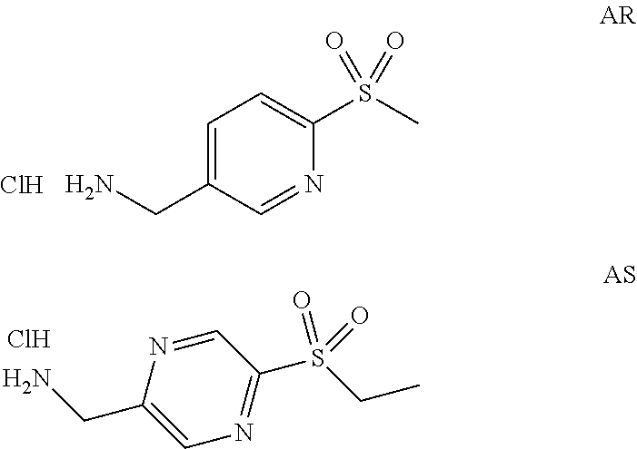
C1=C(CN)C=NC(S(C)(=O)=O)=C1.Cl.N1=CC(S(CC)(=O)=O)=NC=C1CN.Cl
